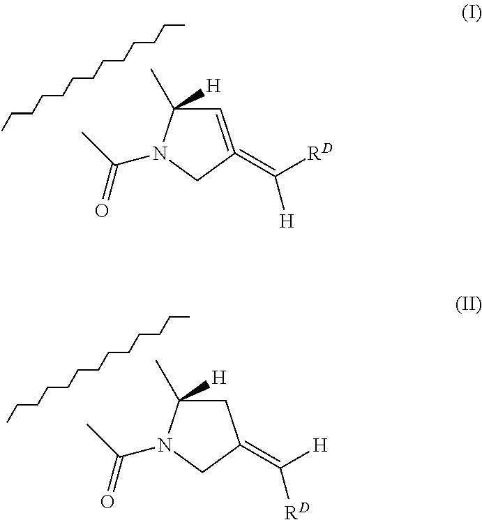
C1=C(=C([RD])[H])CN(C(C)=O)C1(C)[H].CCCCCCCCCCCCC.C1C(C)([H])N(C(C)=O)CC1=C([H])[RD].CCCCCCCCCCCCC
